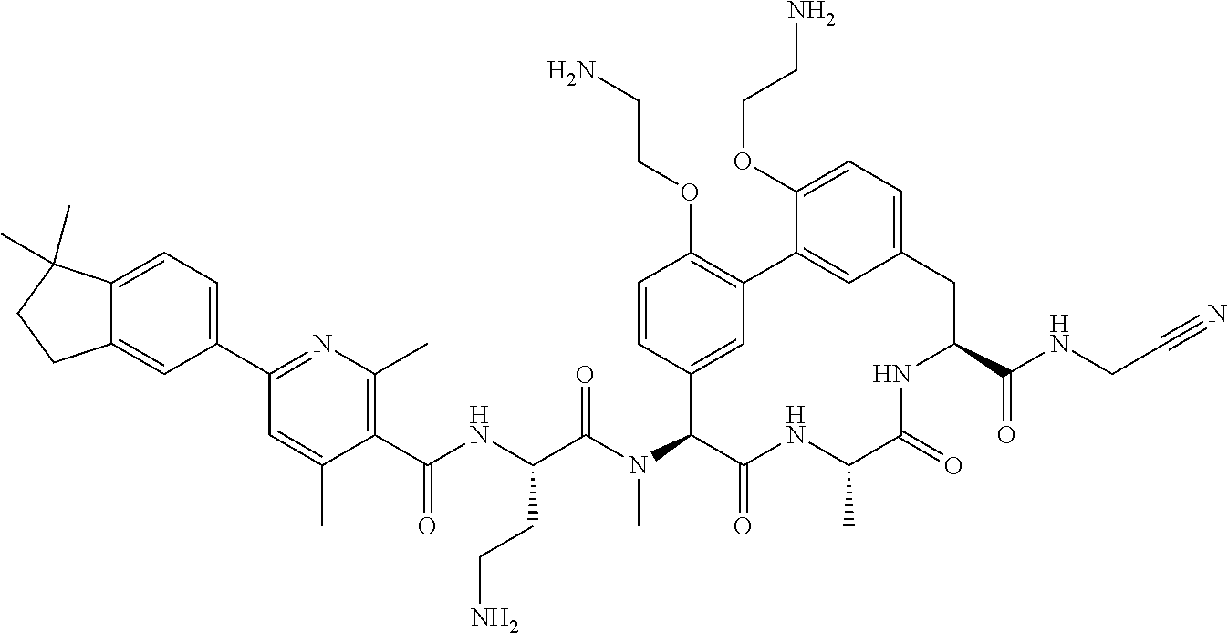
C12=CC(C3=NC(C)=C(C(NC(C(N(C4C5=CC(=C(OCCN)C=C5)C5=CC(=CC=C5OCCN)CC(C(NCC#N)=O)NC(=O)C(C)NC4=O)C)=O)CCN)=O)C(C)=C3)=CC=C1C(C)(C)CC2
